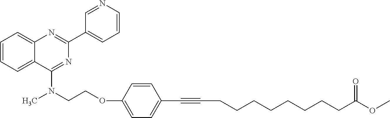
C1=CC=C2C(=C1)N=C(C1=CC=CN=C1)N=C2N(CCOC1=CC=C(C#CCCCCCCCCC(OC)=O)C=C1)C
